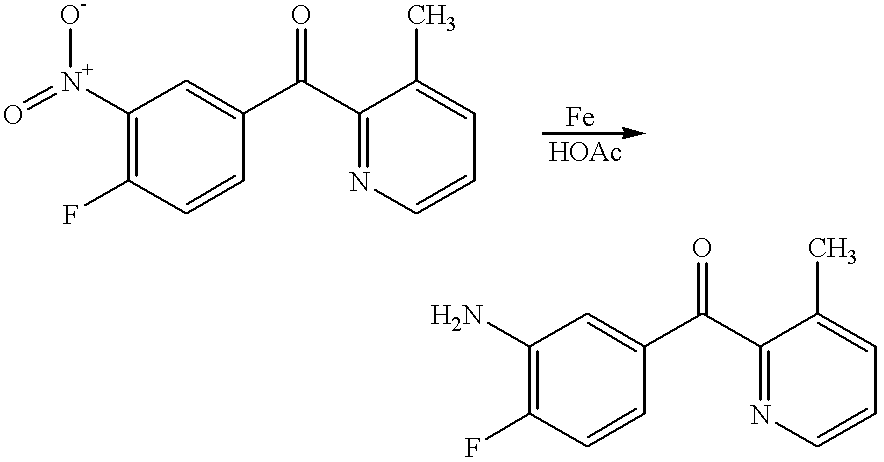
C1([N+](=O)[O-])=C(F)C=CC(C(C2=NC=CC=C2C)=O)=C1.C1(N)=C(F)C=CC(C(C2=NC=CC=C2C)=O)=C1
